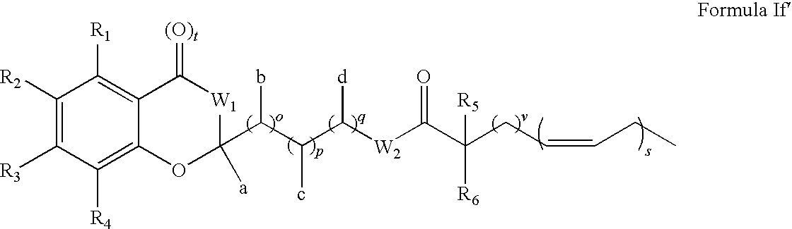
C1([R2])=C([R3])C([R4])=C2C(=C1[R1])C(=[(O)t])[W1]C([a])(C(C(C([W2]C(C(CC=CCC)([R6])[R5])=O)[d])c)b)O2
